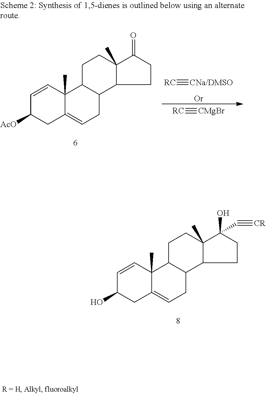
C12(C)C(=CCC3C1CCC1(C)C3CCC1=O)CC([AcO])C=C2.[RC]#[CNa/DMSO].[Or].[RC]#[CMgBr].C12(C)C(=CCC3C1CCC1(C)C3CCC1(C#[CR])O)CC(O)C=C2
